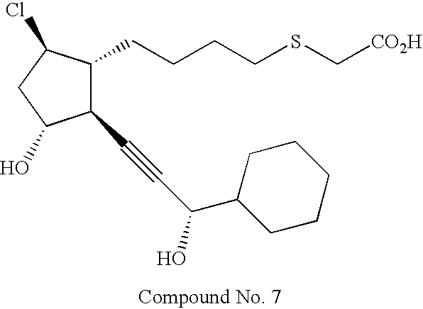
C1(C#CC(C2CCCCC2)O)C(CCCCSC[CO2H])C(Cl)CC1O
